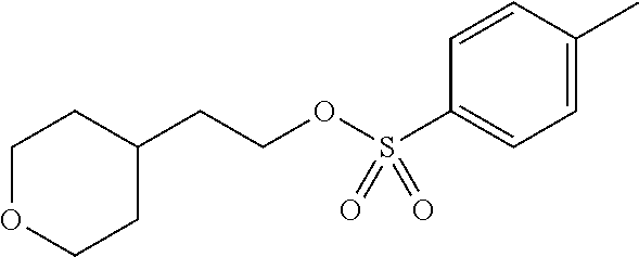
C1=C(C)C=CC(S(OCCC2CCOCC2)(=O)=O)=C1
